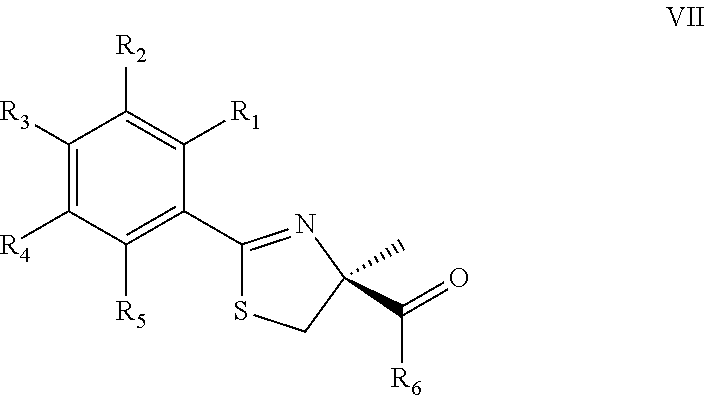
C1([R3])=C([R4])C([R5])=C(C2=NC(C([R6])=O)(C)CS2)C([R1])=C1[R2]
